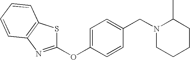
C1(CN2CCCCC2C)=CC=C(OC2=NC3=C(C=CC=C3)S2)C=C1
